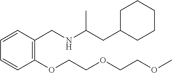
C1(CC(NCC2=C(OCCOCCOC)C=CC=C2)C)CCCCC1
